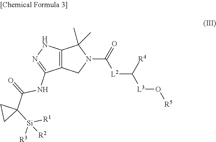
C12=C(CN(C(=O)[L2]C([R4])[L3]O[R5])C1(C)C)C(NC(=O)C1([Si]([R3])([R1])[R2])CC1)=NN2
